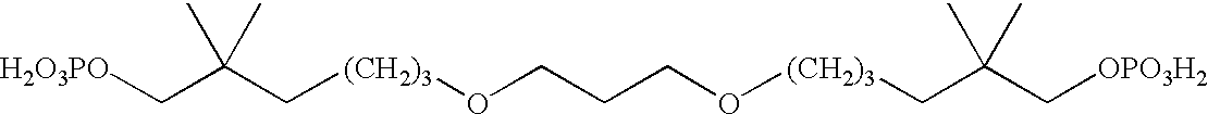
[H2O3PO]CC(C[(CH2)3]OCCCO[(CH2)3]CC(C[OPO3H2])(C)C)(C)C
